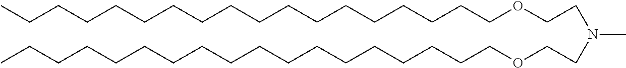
N(C)(CCOCCCCCCCCCCCCCCCCCC)CCOCCCCCCCCCCCCCCCCCC
